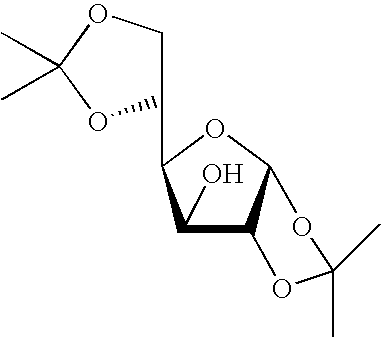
C1(C2C(O)C3C(O2)OC(C)(C)O3)COC(C)(C)O1
